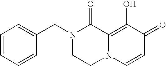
N1(CC2=CC=CC=C2)CCN2C(=C(O)C(=O)C=C2)C1=O
